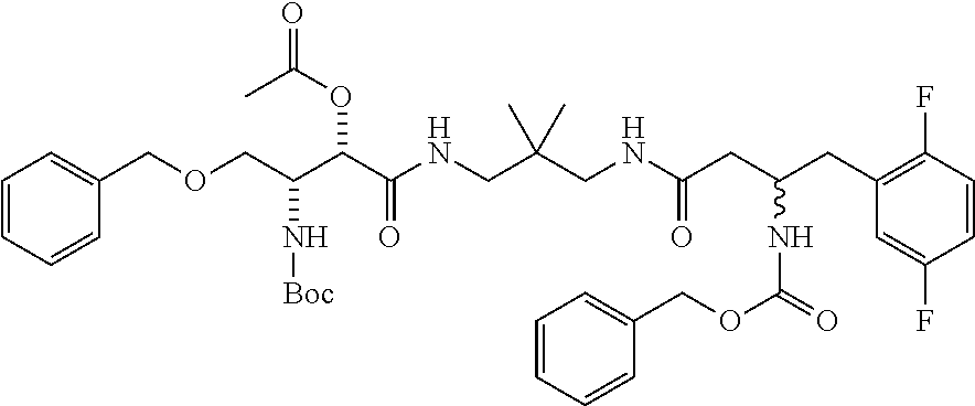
C1=CC=CC(COCC(C(C(NCC(CNC(CC(CC2=C(F)C=CC(F)=C2)NC(=O)OCC2=CC=CC=C2)=O)(C)C)=O)OC(C)=O)N[Boc])=C1
